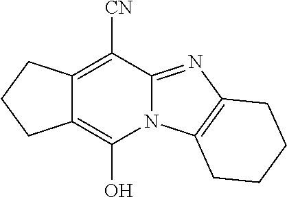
C12=C(O)N3C(=NC4=C3CCCC4)C([CN])=C1CCC2
